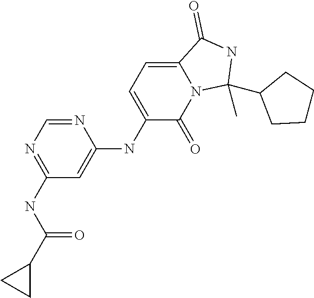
N1=CN=C(NC(C2CC2)=O)C=C1NC1=CC=C2N(C1=O)C(C)(C1CCCC1)NC2=O
